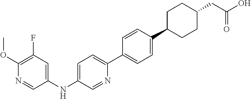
C1(NC2=CC=C(C3=CC=C(C4CCC(CC(O)=O)CC4)C=C3)N=C2)=CC(F)=C(OC)N=C1
